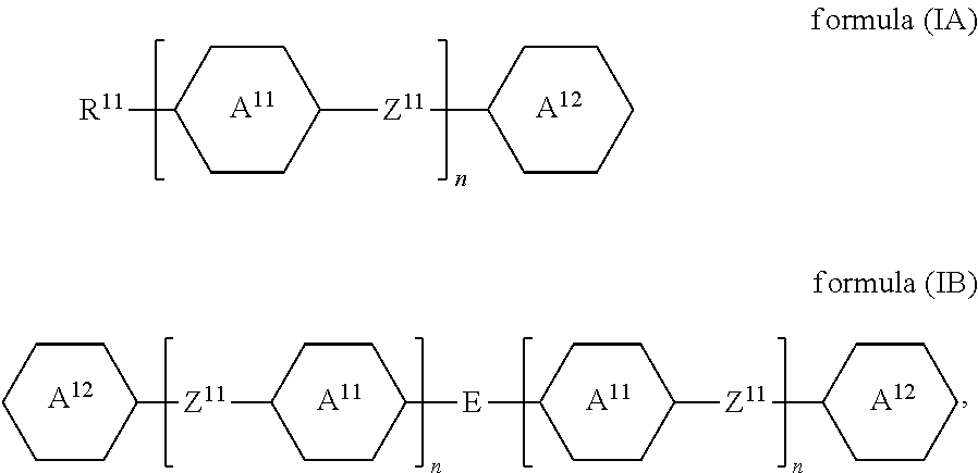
C1CC([Z11]C2CCCCC2)CCC1[R11].[A11].[A12].[A11].[A12].[A12].C1CC([Z11]C2CCCCC2)CCC1[E]C1CCC([Z11]C2CCCCC2)CC1.[A11]
